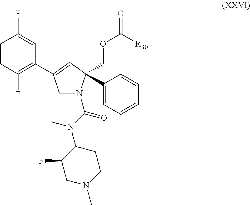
C1=CC(F)=C(C2=CC(COC(=O)[R30])(C3=CC=CC=C3)N(C(N(C)C3C(F)CN(C)CC3)=O)C2)C=C1F
